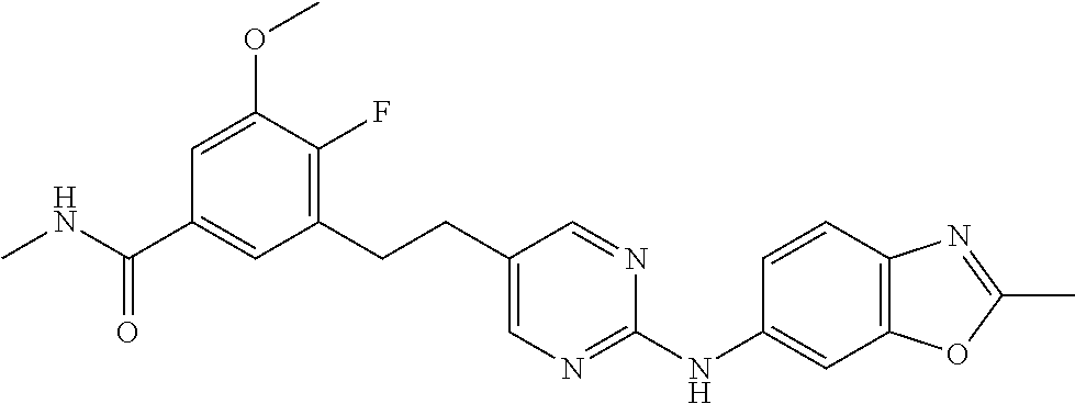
C1(CCC2=CN=C(NC3=CC4=C(C=C3)N=C(C)O4)N=C2)=C(F)C(OC)=CC(C(NC)=O)=C1
